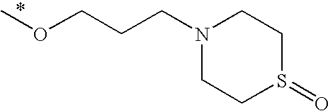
COCCCN1CCS(=O)CC1
